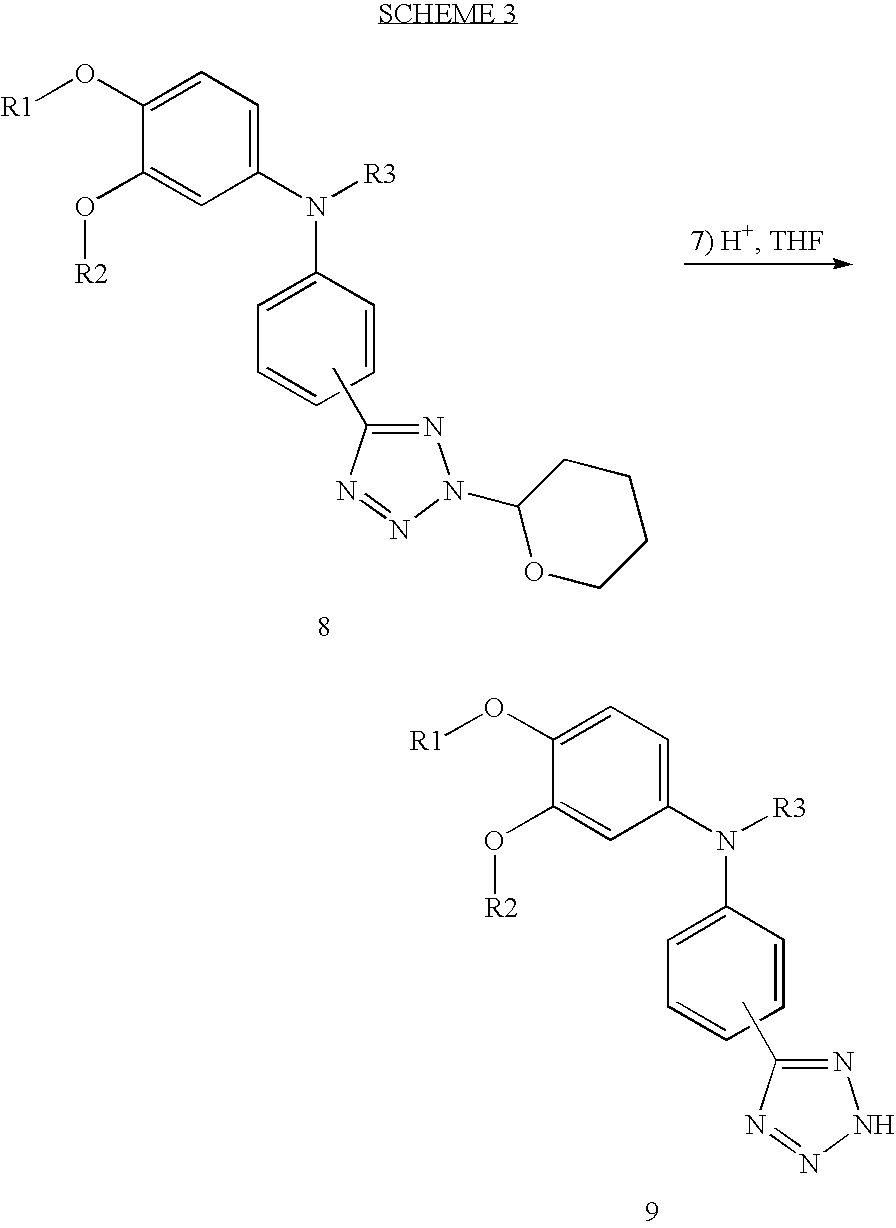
C1(O[R1])=CC=C(N([R3])C2=CC=CC=C2)C=C1O[R2].CC1=NN(C2OCCCC2)N=N1.C1(O[R1])=CC=C(N([R3])C2=CC=CC=C2)C=C1O[R2].CC1=NNN=N1
